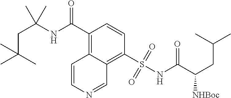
C1=CN=CC2=C(S(NC(C(CC(C)C)[NHBoc])=O)(=O)=O)C=CC(C(NC(CC(C)(C)C)(C)C)=O)=C12
